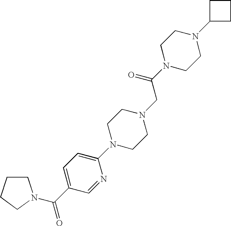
C1(N2CCN(CC(N3CCN(C4CCC4)CC3)=O)CC2)=CC=C(C(=O)N2CCCC2)C=N1
